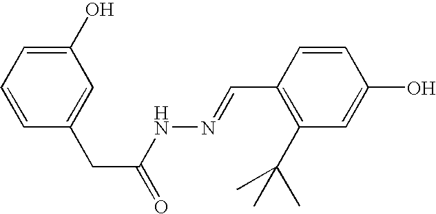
C1(O)=CC=CC(CC(=O)NN=CC2=C(C(C)(C)C)C=C(O)C=C2)=C1
